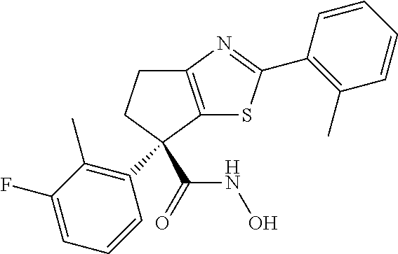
C12=C(SC(C3=C(C)C=CC=C3)=N1)C(C1=C(C)C(F)=CC=C1)(C(NO)=O)CC2
